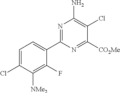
C1=C(Cl)C([NMe2])=C(F)C(C2=NC(N)=C(Cl)C([CO2Me])=N2)=C1
